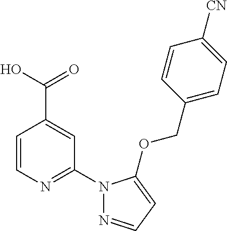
C1=CN=C(N2N=CC=C2OCC2=CC=C([CN])C=C2)C=C1C(=O)O
